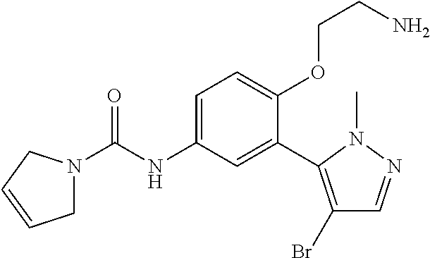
C1N(C(=O)NC2=CC=C(OCCN)C(C3=C(Br)C=NN3C)=C2)CC=C1
